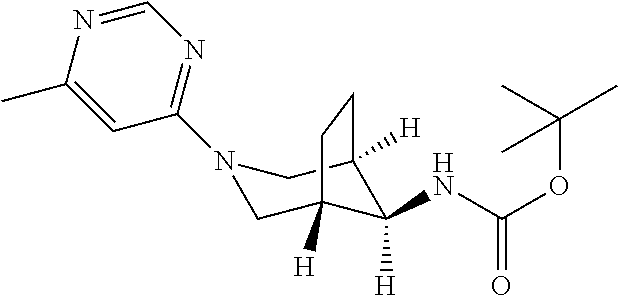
N1(C2=NC=NC(C)=C2)CC2([H])C(NC(OC(C)(C)C)=O)([H])C([H])(C1)CC2
